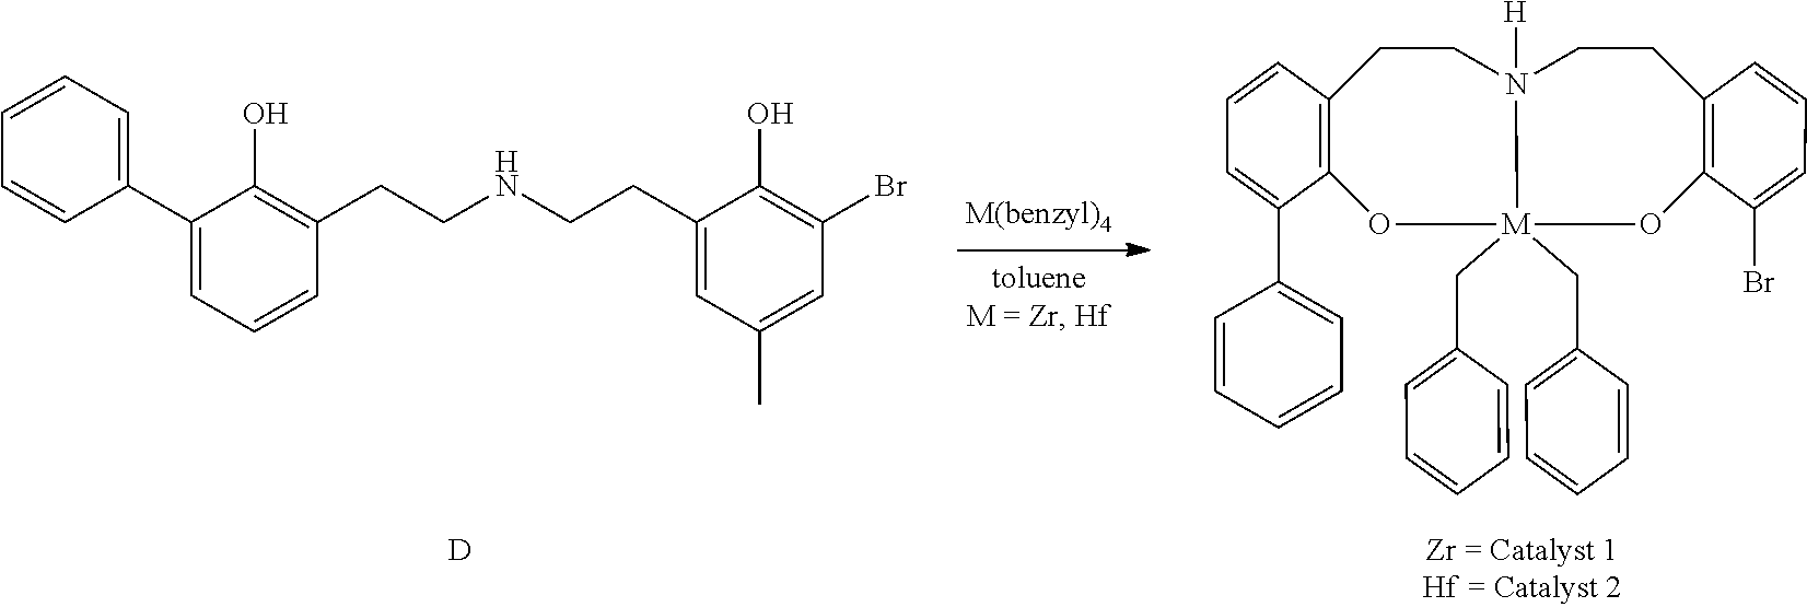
C1=CC=CC(C2=CC=CC(CCNCCC3=CC(C)=CC(Br)=C3O)=C2O)=C1.C1=CC=C(C2=CC=CC=C2)C2=C1CCN1([H])CCC3=C(C(Br)=CC=C3)O[M]1(CC1=CC=CC=C1)(CC1=CC=CC=C1)O2.[D]
